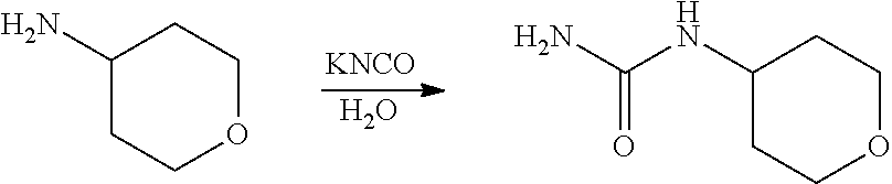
[KNCO].O.C1(N)CCOCC1.C1(NC(N)=O)CCOCC1
